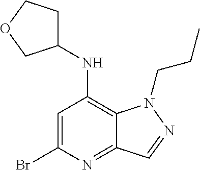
C1=C(Br)N=C2C(=C1NC1CCOC1)N(CCC)N=C2
